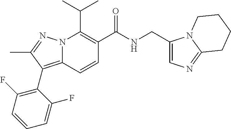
CC(C)C1=C(C(NCC2=CN=C3N2CCCC3)=O)C=CC2=C(C3=C(F)C=CC=C3F)C(C)=NN12
